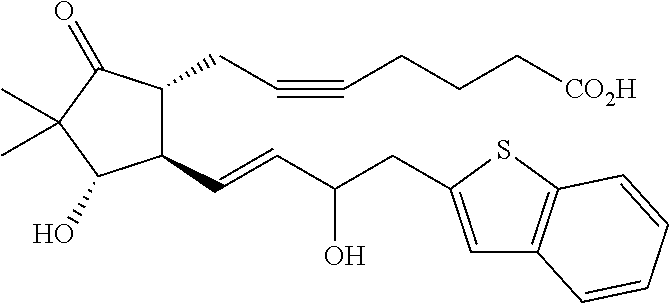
C1(C=CC(CC2=CC3=C(S2)C=CC=C3)O)C(CC#CCCC[CO2H])C(=O)C(C)(C)C1O
